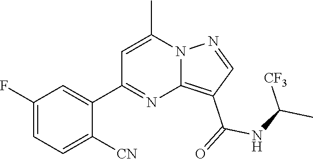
C12=C(C(=O)NC(C)[CF3])C=NN1C(C)=CC(C1=CC(F)=CC=C1[CN])=N2
